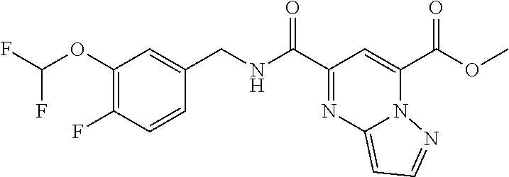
O(C(C1=CC(C(NCC2=CC(OC(F)F)=C(F)C=C2)=O)=NC2=CC=NN12)=O)C
